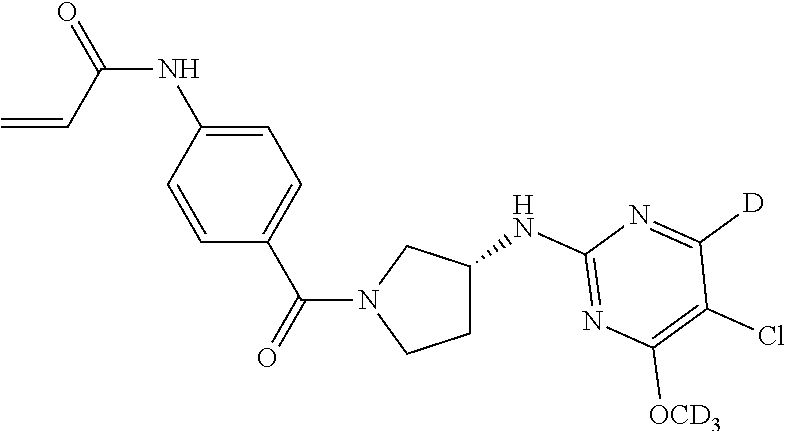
C1C(NC2=NC([OCD3])=C(Cl)C([D])=N2)CN(C(C2=CC=C(NC(=O)C=C)C=C2)=O)C1
